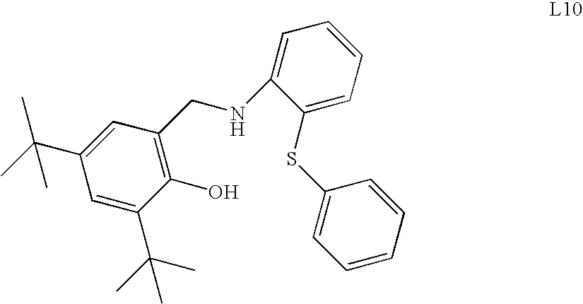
C1(C(C)(C)C)=CC(CNC2=CC=CC=C2SC2=CC=CC=C2)=C(O)C(C(C)(C)C)=C1
